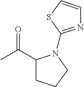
CC(C1CCCN1C1=NC=CS1)=O
